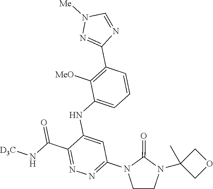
C1=CC(C2=NN([Me])C=N2)=C([MeO])C(NC2=CC(N3CCN(C4(C)COC4)C3=O)=NN=C2C(N[D3C])=O)=C1
